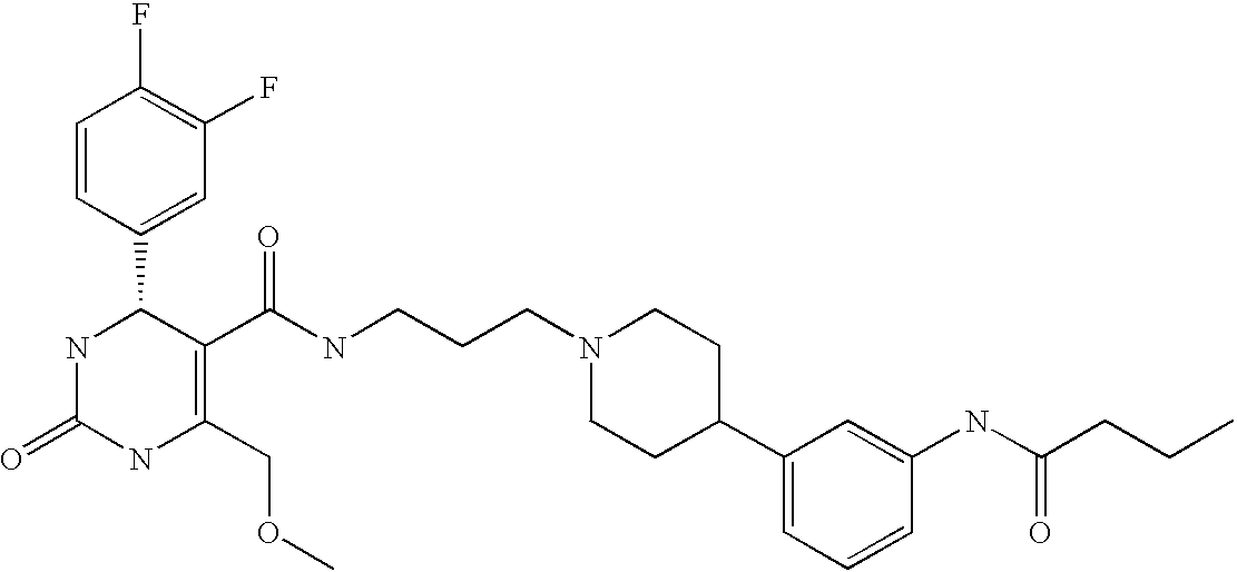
C1(F)=C(F)C=C(C2NC(=O)NC(COC)=C2C(=O)NCCCN2CCC(C3=CC=CC(NC(CCC)=O)=C3)CC2)C=C1
